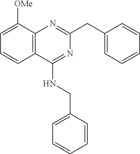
C12=C(C([OMe])=CC=C1)N=C(CC1=CC=CC=C1)N=C2NCC1=CC=CC=C1
